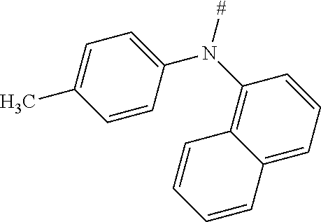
C1=C(C)C=CC(N(C2=C3C(=CC=C2)C=CC=C3)[#])=C1
